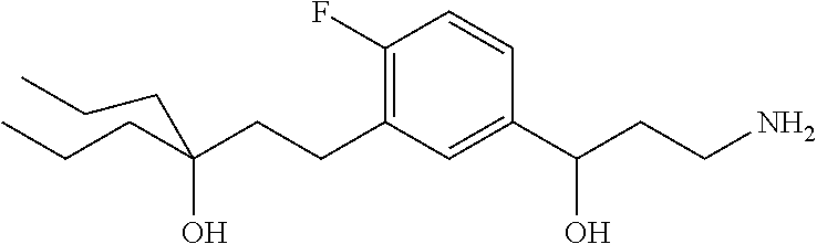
C(CCC1=C(F)C=CC(C(CCN)O)=C1)(CCC)(O)CCC
